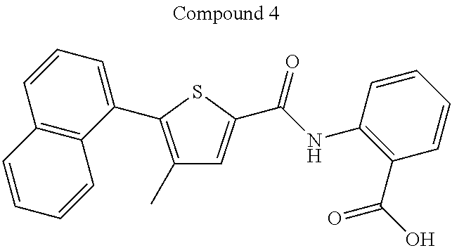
C1(C)=C(C2=CC=CC3=C2C=CC=C3)SC(C(=O)NC2=C(C(=O)O)C=CC=C2)=C1
